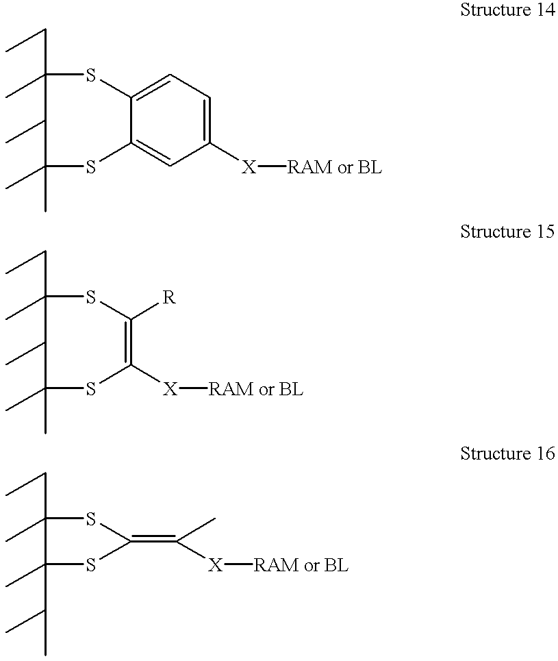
CCC1(C)C(C)C(C)(C)SC2=CC([X][RAM or BL])=CC=C2S1.CCC1(C)C(C)C(C)(C)SC([X][RAM or BL])=C([R])S1.CCC1(C)C(C)(C(C)C)SC(=C(C)[X][RAM or BL])S1
